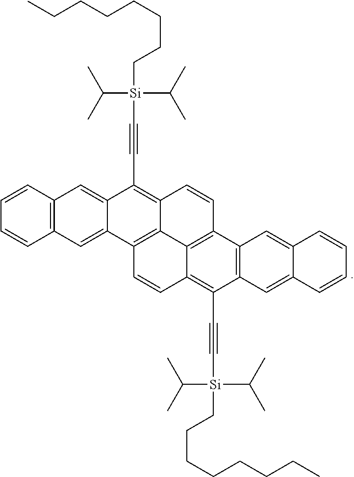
C12=C(C=CC=C1)C=C1C(=C2)C2=C3C(=C1C#C[Si](C(C)C)(C(C)C)CCCCCCCC)C=CC1=C3C(=C(C#C[Si](C(C)C)(C(C)C)CCCCCCCC)C3=C1C=C1C(=C3)C=CC=C1)C=C2
